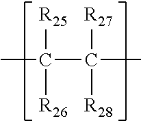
CC(C([R27])(C)[R28])([R25])[R26]
